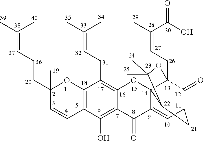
C1(CCC=C(C)C)(C)C=CC2=C(O1)C(CC=C(C)C)=C1C(=C2O)C(=O)C2=CC3C(=O)C4(CC=C(C)C(O)=O)C2(O1)C(C(C)(C)O4)C3
